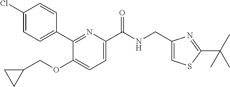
C1(Cl)=CC=C(C2=NC(C(NCC3=CSC(C(C)(C)C)=N3)=O)=CC=C2OCC2CC2)C=C1
